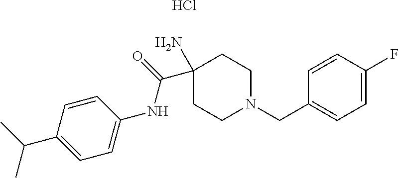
CC(C1=CC=C(NC(=O)C2(N)CCN(CC3=CC=C(F)C=C3)CC2)C=C1)C.Cl
